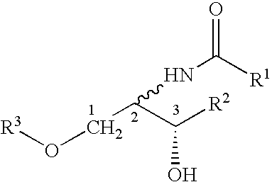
[R3]OCC(NC([R1])=O)C([R2])O
